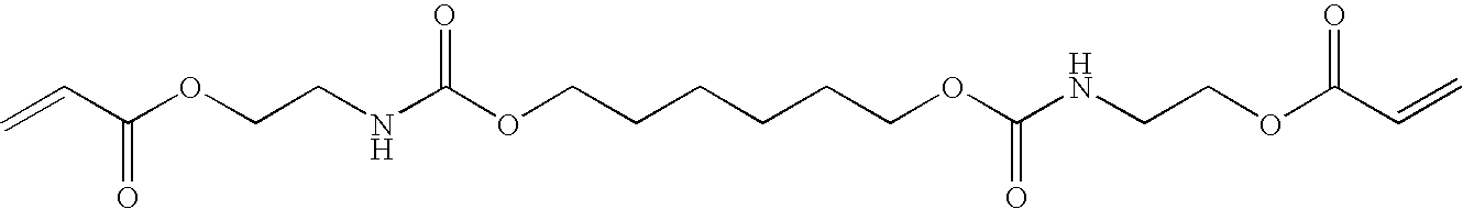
C=CC(OCCNC(OCCCCCCOC(NCCOC(C=C)=O)=O)=O)=O
